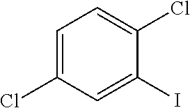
C1=C(Cl)C=C(I)C(Cl)=C1
